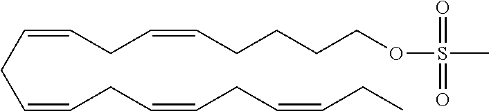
C(=CCC=CCC=CCC=CCC)CC=CCCCCOS(=O)(=O)C
